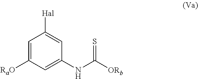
C1=C([RaO])C=C(NC([ORb])=S)C=C1[Hal]
